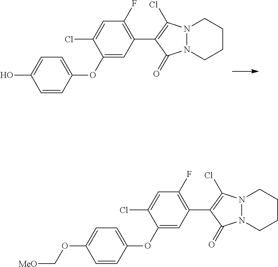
C1=CC(OC2=CC(C3=C(Cl)N4N(C3=O)CCCC4)=C(F)C=C2Cl)=CC=C1O.C1=CC(OC2=CC(C3=C(Cl)N4N(C3=O)CCCC4)=C(F)C=C2Cl)=CC=C1OC[MeO]
